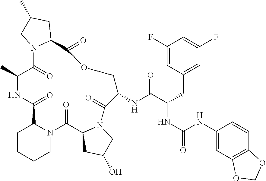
C1CCCN2C1C(=O)NC(C)C(=O)N1C(C(=O)OCC(NC(C(NC(=O)NC3=CC4=C(C=C3)OCO4)CC3=CC(F)=CC(F)=C3)=O)C(=O)N3C(C2=O)CC(O)C3)CC(C)C1
